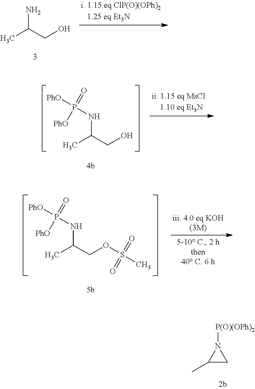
CC(CO)N.CC(CO)NP([PhO])(=O)[PhO].CC(COS(C)(=O)=O)NP([PhO])(=O)[PhO].C1(C)CN1[P(O)(OPh)2]
